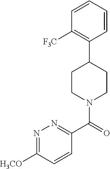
C1(C(=O)N2CCC(C3=C([F3C])C=CC=C3)CC2)=NN=C([H3CO])C=C1
